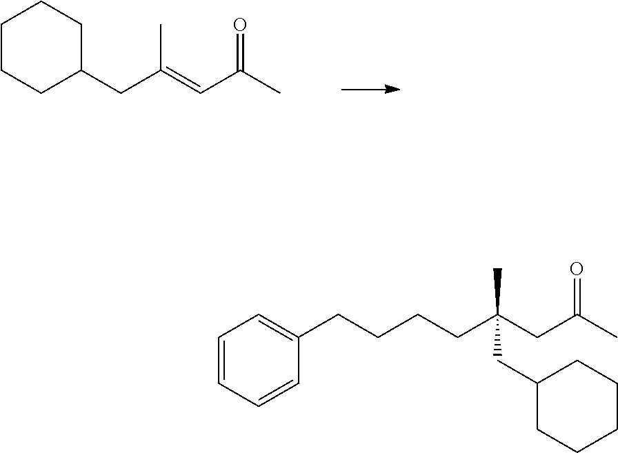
C(C(=CC(C)=O)C)C1CCCCC1.C1=CC=CC(CCCCC(CC(C)=O)(C)CC2CCCCC2)=C1
